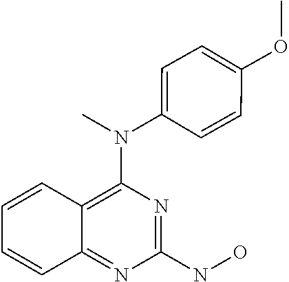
C1(NO)=NC(N(C2=CC=C(OC)C=C2)C)=C2C(=N1)C=CC=C2
